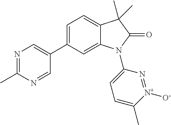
C1=C(C2=CN=C(C)N=C2)C=C2C(=C1)C(C)(C)C(=O)N2C1=CC=C(C)[N+]([O-])=N1
